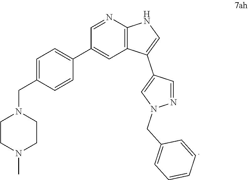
C12=C(N=CC(C3=CC=C(CN4CCN(C)CC4)C=C3)=C1)NC=C2C1=CN(CC2=CC=CC=C2)N=C1
